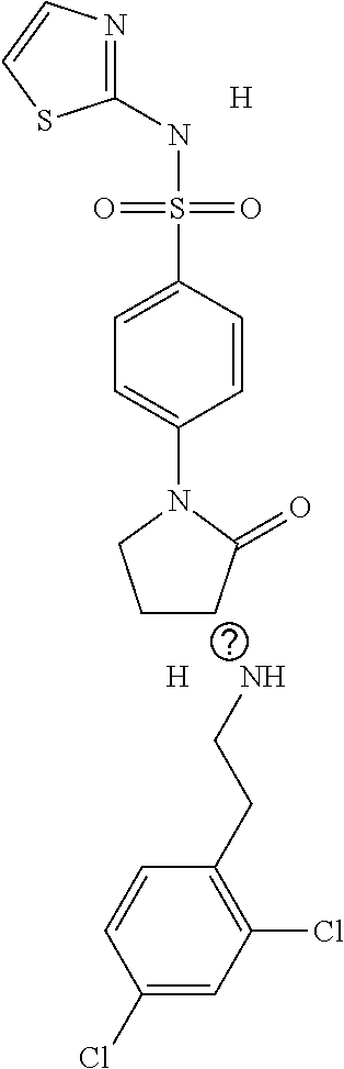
C1(NS(C2=CC=C(N3CCCC3=O)C=C2)(=O)=O)=NC=CS1.[H].[H].NCCC1=C(Cl)C=C(Cl)C=C1
